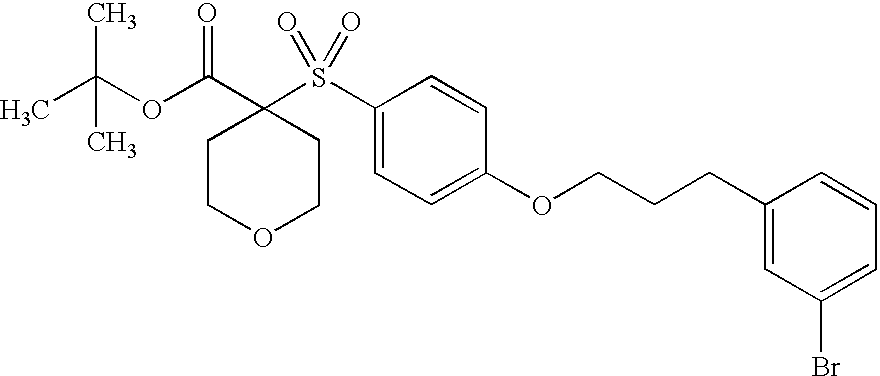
O(C(C1(S(C2=CC=C(OCCCC3=CC(Br)=CC=C3)C=C2)(=O)=O)CCOCC1)=O)C(C)(C)C
